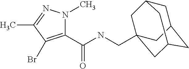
C1(C(NCC23CC4CC(CC(C2)C4)C3)=O)=C(Br)C(C)=NN1C
